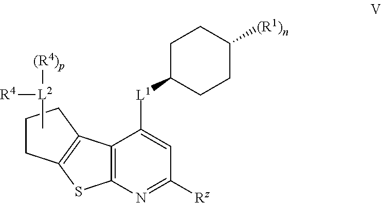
C[L2]([(R4)p])[R4].C12=C(N=C([Rz])C=C1[L1]C1CCC([(R1)n])CC1)SC1=C2CCC1
